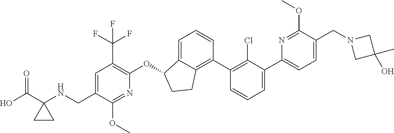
O(C1C2=CC=CC(C3=C(Cl)C(C4=CC=C(CN5CC(C)(O)C5)C(OC)=N4)=CC=C3)=C2CC1)C1=C(C(F)(F)F)C=C(CNC2(C(O)=O)CC2)C(OC)=N1
